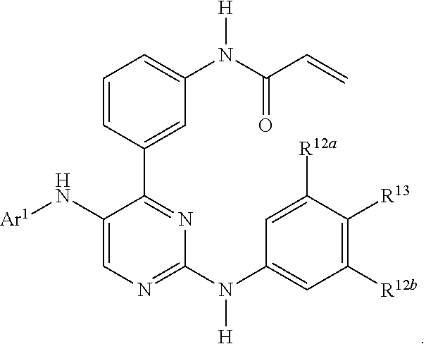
C1(N[Ar1])=CN=C(N([H])C2=CC([R12b])=C([R13])C([R12a])=C2)N=C1C1=CC(N([H])C(=O)C=C)=CC=C1
